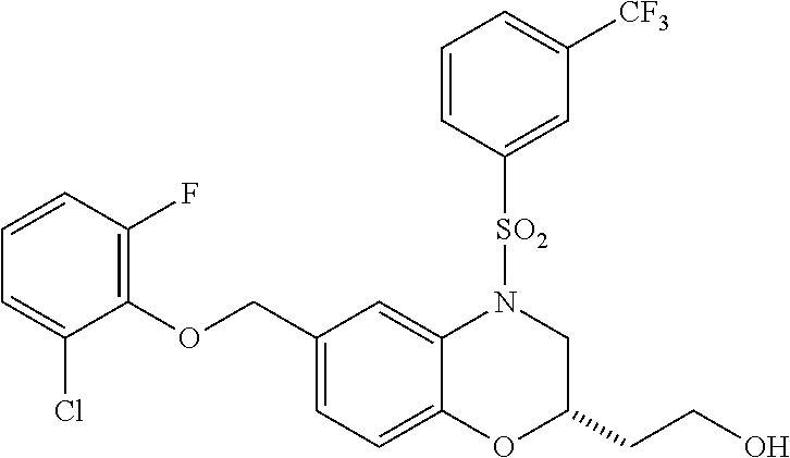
O(CC1=CC=C2C(=C1)N([SO2]C1=CC([CF3])=CC=C1)CC(CCO)O2)C1=C(F)C=CC=C1Cl
